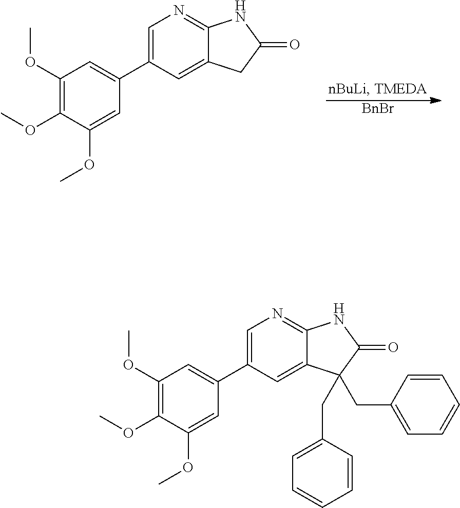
C1=C(C2=CC(OC)=C(OC)C(OC)=C2)C=C2C(=N1)NC(=O)C2.[BnBr].C1=C(C2=CC(OC)=C(OC)C(OC)=C2)C=C2C(=N1)NC(=O)C2(CC1=CC=CC=C1)CC1=CC=CC=C1
